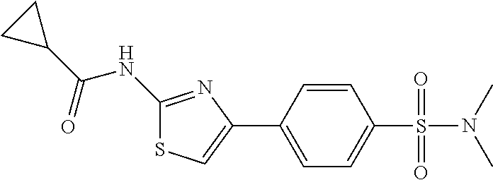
C1(NC(C2CC2)=O)=NC(C2=CC=C(S(=O)(=O)N(C)C)C=C2)=CS1
